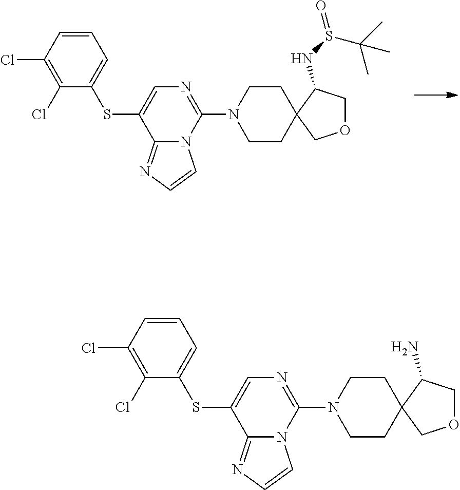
C1=CC(Cl)=C(Cl)C(SC2=CN=C(N3CCC4(CC3)COCC4NS(=O)C(C)(C)C)N3C2=NC=C3)=C1.C1=CC(Cl)=C(Cl)C(SC2=CN=C(N3CCC4(CC3)COCC4N)N3C2=NC=C3)=C1
